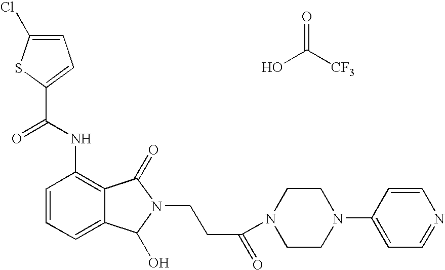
C1=C(Cl)SC(C(NC2=C3C(=CC=C2)C(O)N(CCC(=O)N2CCN(C4=CC=NC=C4)CC2)C3=O)=O)=C1.OC([CF3])=O
